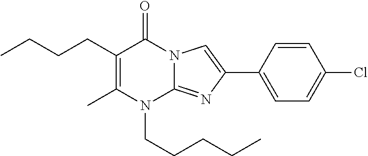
CC1=C(CCCC)C(=O)N2C(=NC(C3=CC=C(Cl)C=C3)=C2)N1CCCCC
